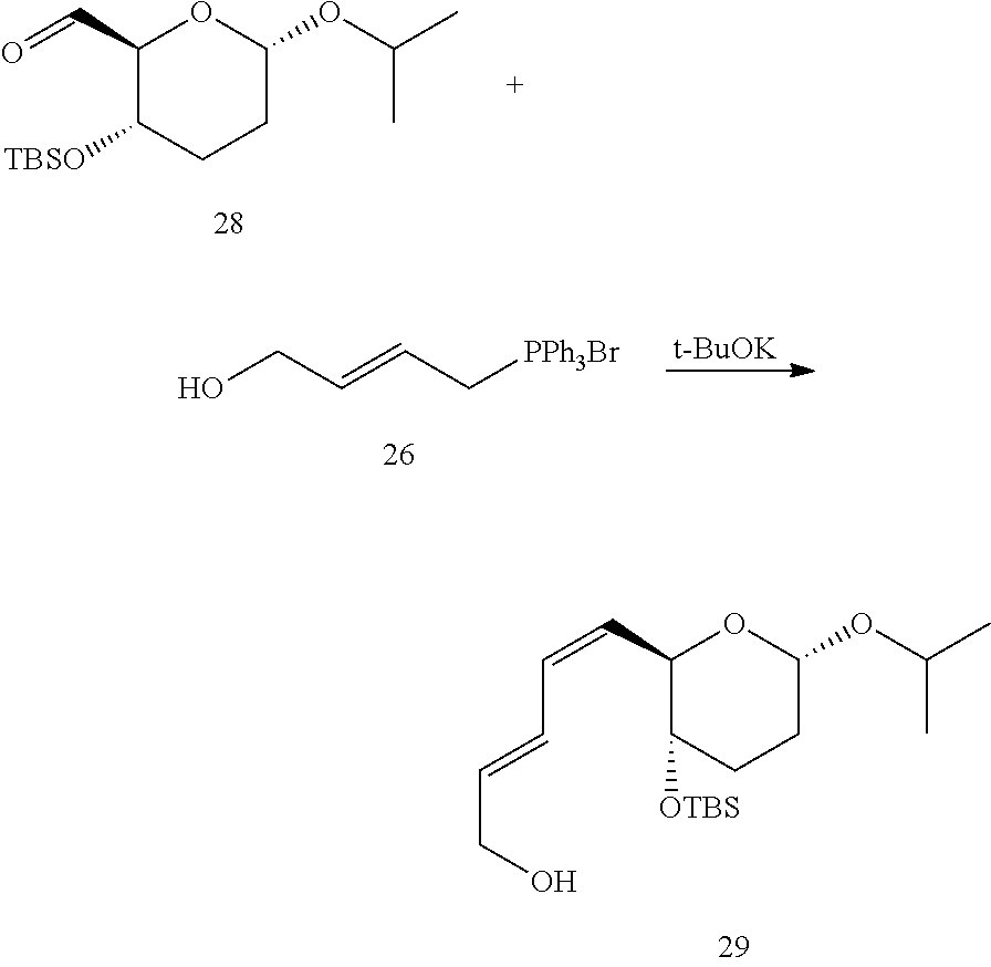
C1(C=CC=CCO)C([OTBS])CCC(OC(C)C)O1.C1(C=O)C([TBSO])CCC(OC(C)C)O1.[t-BuOK].OCC=CC[PPh3Br]
